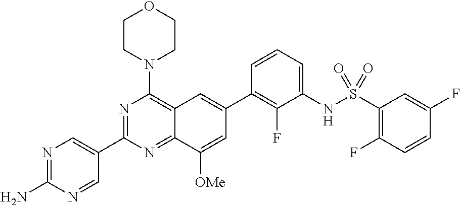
C12=NC(C3=CN=C(N)N=C3)=NC(N3CCOCC3)=C1C=C(C1=C(F)C(NS(C3=C(F)C=CC(F)=C3)(=O)=O)=CC=C1)C=C2[OMe]
